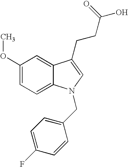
C12=CC(OC)=CC=C1N(CC1=CC=C(F)C=C1)C=C2CCC(O)=O
